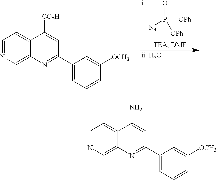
O=P([N3])([OPh])[OPh].[i].[ii. H2O].C1=NC=C2C(=C1)C([CO2H])=CC(C1=CC=CC([OCH3])=C1)=N2.C1=NC=C2C(=C1)C(N)=CC(C1=CC=CC([OCH3])=C1)=N2
